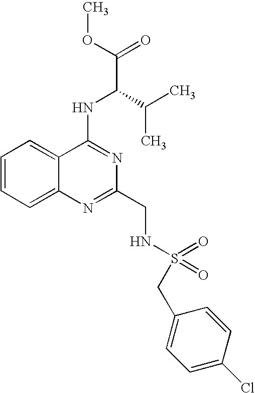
C12=CC=CC=C1N=C(CNS(=O)(=O)CC1=CC=C(Cl)C=C1)N=C2NC(C(=O)OC)C(C)C
